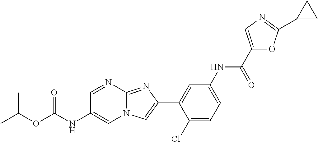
C1=NC2=NC(C3=CC(NC(C4=CN=C(C5CC5)O4)=O)=CC=C3Cl)=CN2C=C1NC(OC(C)C)=O
